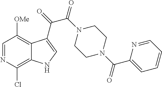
C1=NC(Cl)=C2C(=C1[OMe])C(C(=O)C(N1CCN(C(C3=CC=CC=N3)=O)CC1)=O)=CN2
